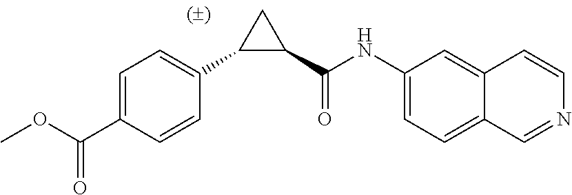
C1=C(C(OC)=O)C=CC(C2C(C(NC3=CC=C4C=NC=CC4=C3)=O)C2)=C1
